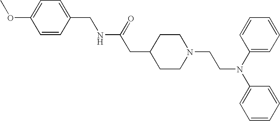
C1(CNC(CC2CCN(CCN(C3=CC=CC=C3)C3=CC=CC=C3)CC2)=O)=CC=C(OC)C=C1
